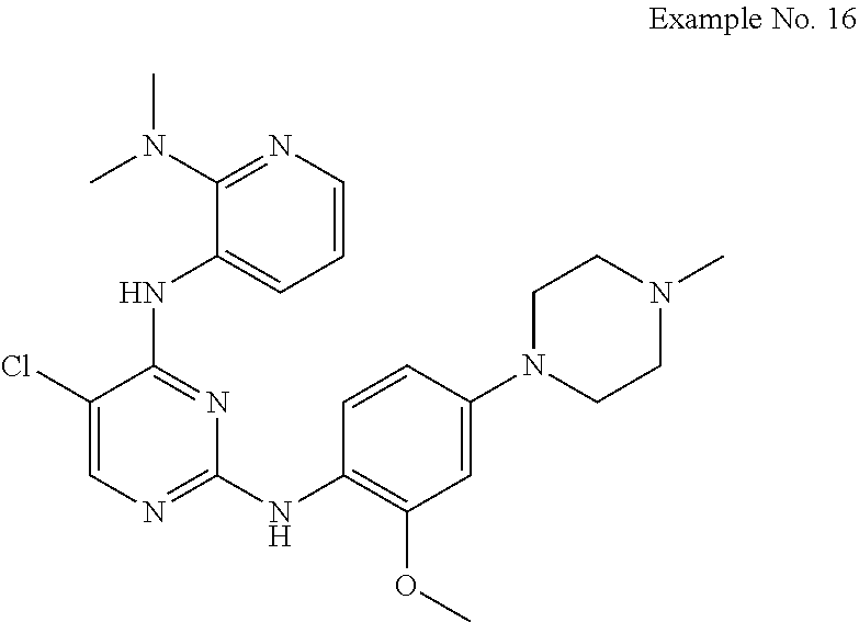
N(C1=NC(NC2=C(OC)C=C(N3CCN(C)CC3)C=C2)=NC=C1Cl)C1=CC=CN=C1N(C)C
